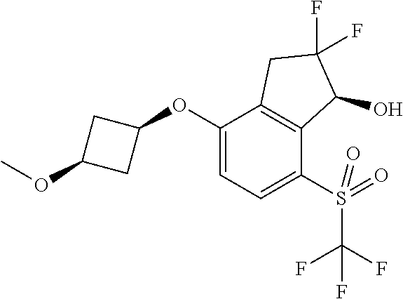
C1(OC2CC(OC)C2)=CC=C(S(C(F)(F)F)(=O)=O)C2=C1CC(F)(F)C2O
